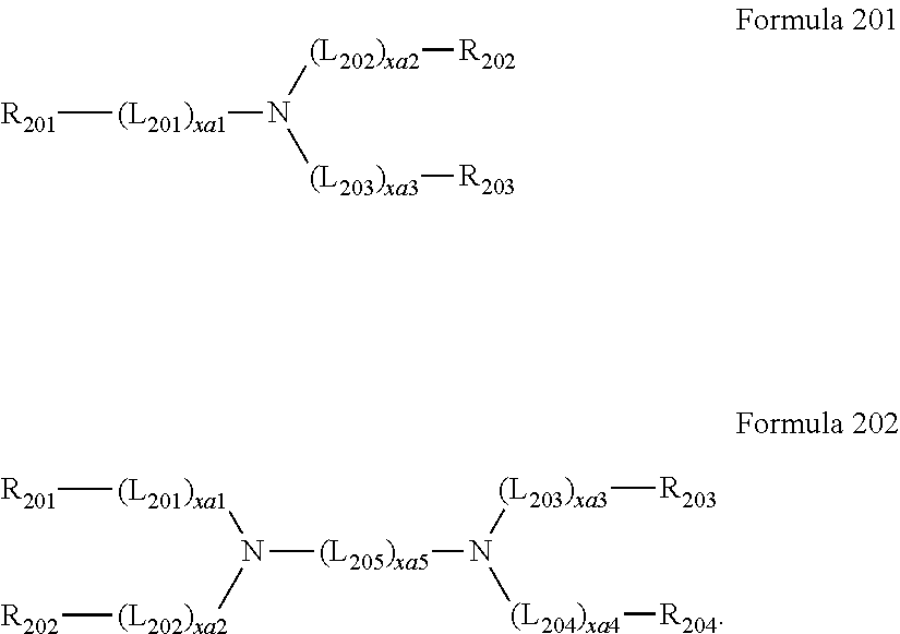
[(L201)xa1]([R201])N([(L203)xa3][R203])[(L202)xa2][R202].[(L205)xa5](N([(L201)xa1][R201])[(L202)xa2][R202])N([(L204)xa4][R204])[(L203)xa3][R203]
